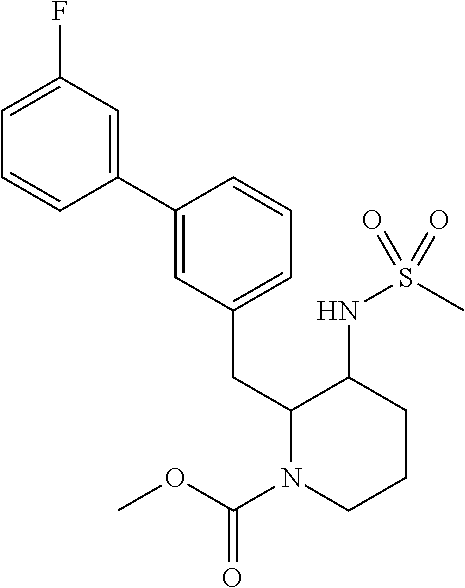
C1=C(C2=CC(F)=CC=C2)C=CC=C1CC1N(C(OC)=O)CCCC1NS(C)(=O)=O
